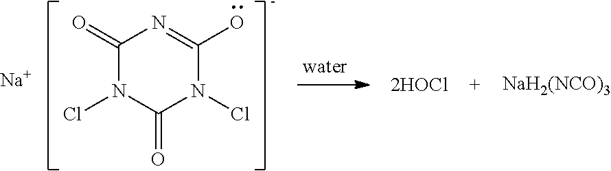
C1(=O)N(Cl)C(=O)N(Cl)C(O)=N1.[Na].[NaH2(NCO)3]
